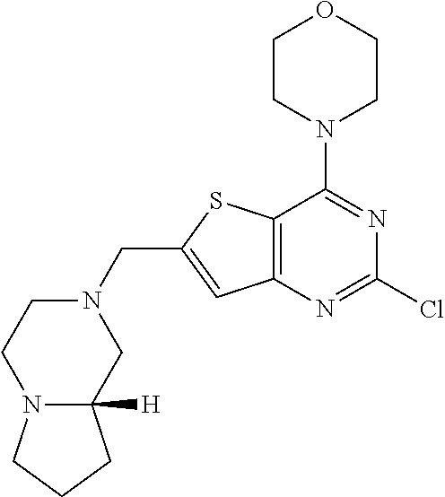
C1CN(C2=NC(Cl)=NC3=C2SC(CN2CCN4C([H])(C2)CCC4)=C3)CCO1
